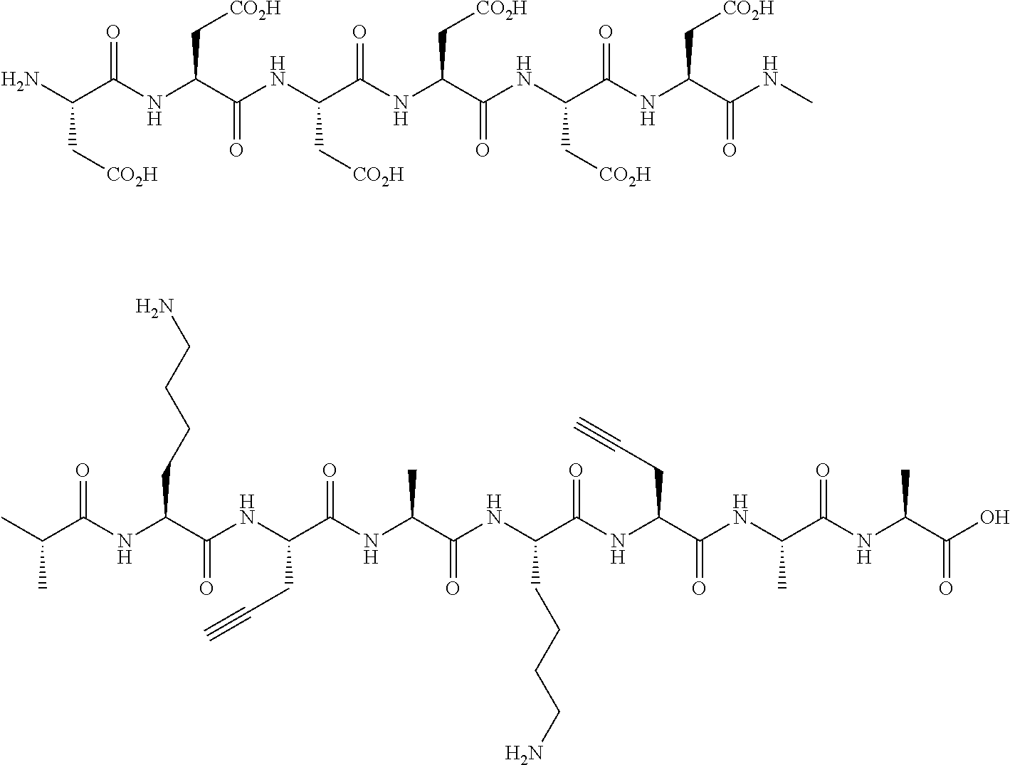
NC(C(NC(C(NC(C(NC(C(NC(C(NC(C(NC)=O)C[CO2H])=O)C[CO2H])=O)C[CO2H])=O)C[CO2H])=O)C[CO2H])=O)C[CO2H].C(C(NC(C(NC(C(NC(C(NC(C(NC(C(NC(C(NC(C(O)=O)C)=O)C)=O)CC#C)=O)CCCCN)=O)C)=O)CC#C)=O)CCCCN)=O)(C)C
